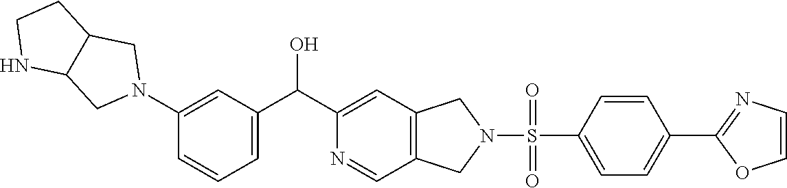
C1=C(N2CC3C(C2)NCC3)C=CC=C1C(C1=CC2=C(C=N1)CN(S(=O)(C1=CC=C(C3=NC=CO3)C=C1)=O)C2)O
